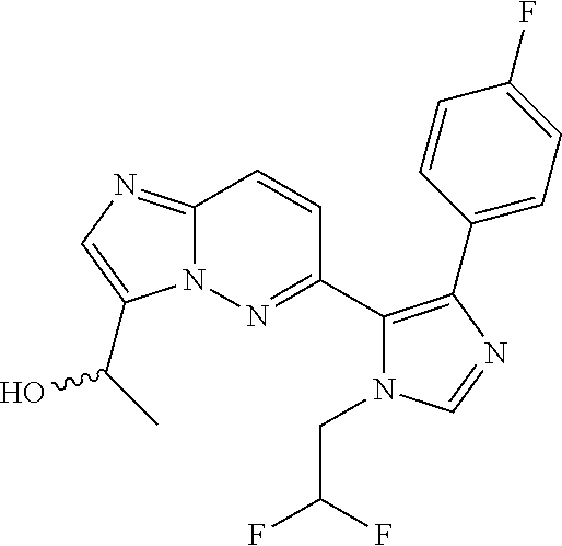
C1(C2=C(C3=NN4C(=NC=C4C(C)O)C=C3)N(CC(F)F)C=N2)=CC=C(F)C=C1
